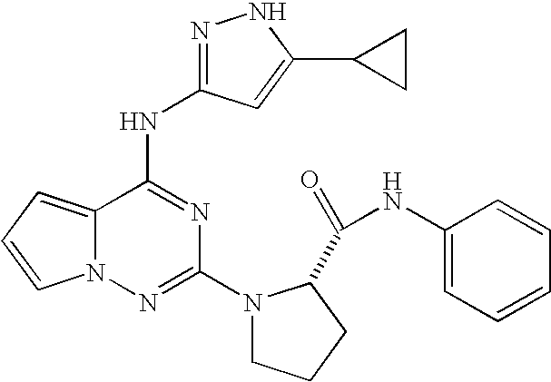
C12=CC=CN1N=C(N1CCCC1C(=O)NC1=CC=CC=C1)N=C2NC1=NNC(C2CC2)=C1
